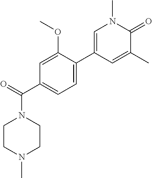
C1(C(=O)N2CCN(C)CC2)=CC=C(C2=CN(C)C(=O)C(C)=C2)C(OC)=C1
